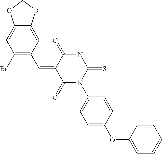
N1C(=S)N(C2=CC=C(OC3=CC=CC=C3)C=C2)C(=O)C(=CC2=C(Br)C=C3C(=C2)OCO3)C1=O
